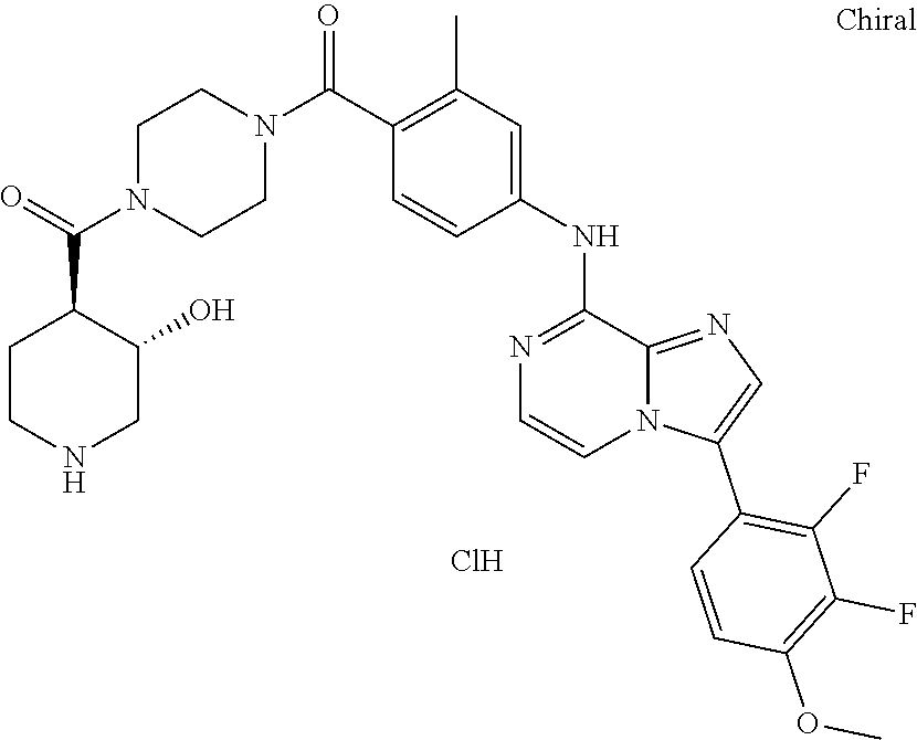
C1(C)=C(C(N2CCN(C(=O)C3C(O)CNCC3)CC2)=O)C=CC(NC2=NC=CN3C2=NC=C3C2=C(F)C(F)=C(OC)C=C2)=C1.Cl
